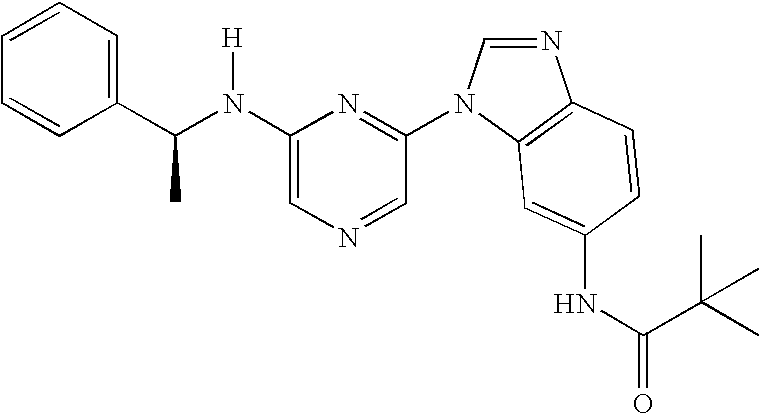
C1(N(C(C2=CC=CC=C2)C)[H])=CN=CC(N2C=NC3=C2C=C(NC(=O)C(C)(C)C)C=C3)=N1
